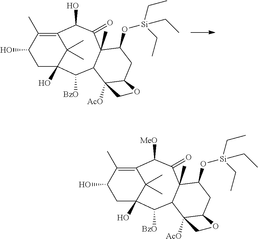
C1C2(O)C(C)(C)C(=C(C)C1O)C(O)C(=O)C1(C)C(C2[BzO])C2([AcO])C(CC1O[Si](CC)(CC)CC)OC2.C1C2(O)C(C)(C)C(=C(C)C1O)C([MeO])C(=O)C1(C)C(C2[BzO])C2([AcO])C(CC1O[Si](CC)(CC)CC)OC2
